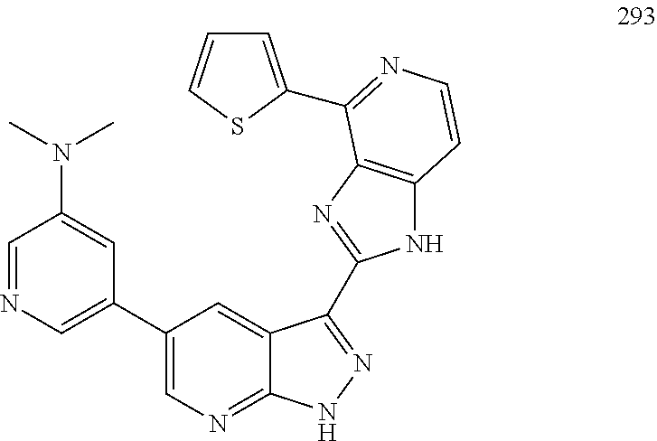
C1=C(C2=NC=CC3=C2N=C(C2=NNC4=NC=C(C5=CN=CC(N(C)C)=C5)C=C42)N3)SC=C1
